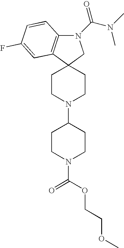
C12(CCN(C3CCN(C(=O)OCCOC)CC3)CC1)CN(C(=O)N(C)C)C1=C2C=C(F)C=C1
